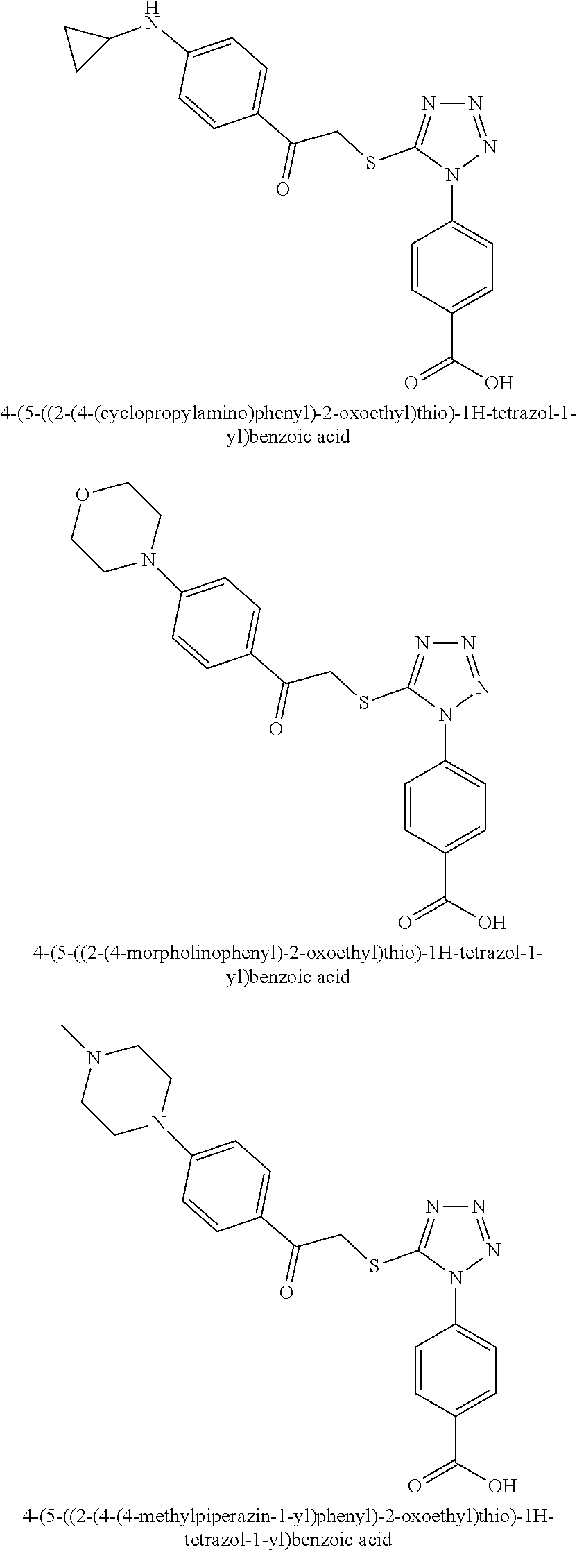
C1=CC(N2C(SCC(C3=CC=C(NC4CC4)C=C3)=O)=NN=N2)=CC=C1C(=O)O.C1=CC(N2C(SCC(C3=CC=C(N4CCOCC4)C=C3)=O)=NN=N2)=CC=C1C(=O)O.C1=CC(N2C(SCC(C3=CC=C(N4CCN(C)CC4)C=C3)=O)=NN=N2)=CC=C1C(=O)O
